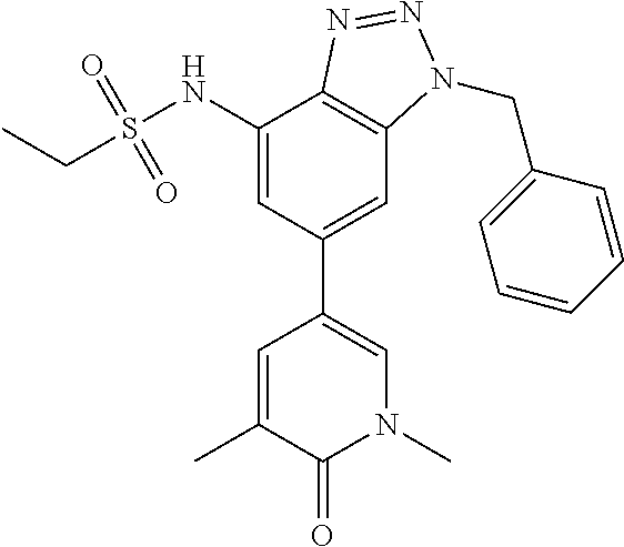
CC1=CC(C2=CC3=C(C(NS(CC)(=O)=O)=C2)N=NN3CC2=CC=CC=C2)=CN(C)C1=O
